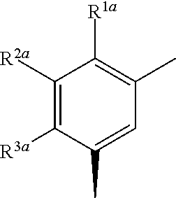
C1=C(C)C([R3a])=C([R2a])C([R1a])=C1C
